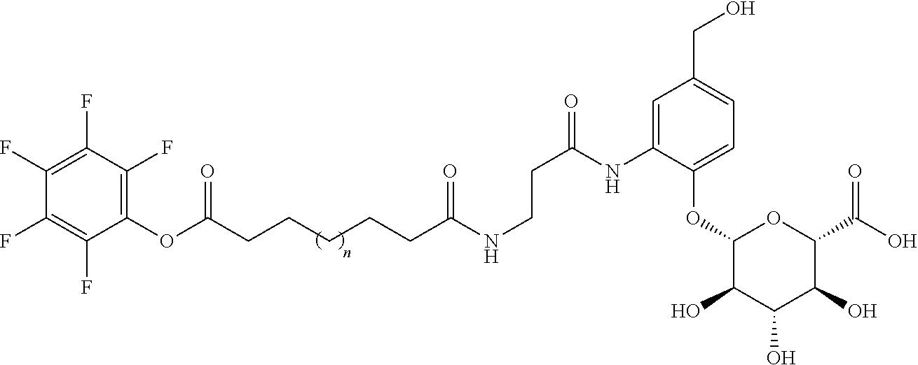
C(CCCCCC(NCCC(NC1=CC(CO)=CC=C1OC1C(O)C(O)C(O)C(C(O)=O)O1)=O)=O)(OC1=C(F)C(F)=C(F)C(F)=C1F)=O
